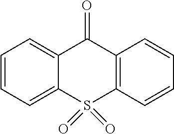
C1=CC=C2C(=C1)C(=O)C1=C(S2(=O)=O)C=CC=C1
